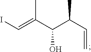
C(=C(C(C(C=C)C)O)C)I
